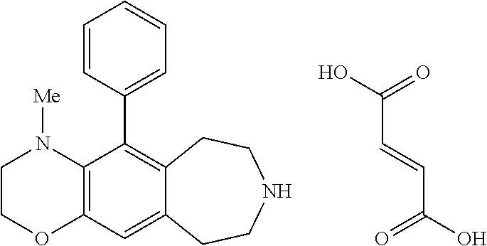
C1COC2=C(N1[Me])C(C1=CC=CC=C1)=C1C(=C2)CCNCC1.C(C(O)=O)=CC(O)=O
